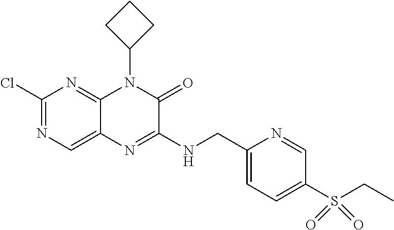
C1(Cl)=NC=C2C(=N1)N(C1CCC1)C(=O)C(NCC1=CC=C(S(CC)(=O)=O)C=N1)=N2
